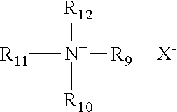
[R10][N+]([R9])([R12])[R11].[X-]
